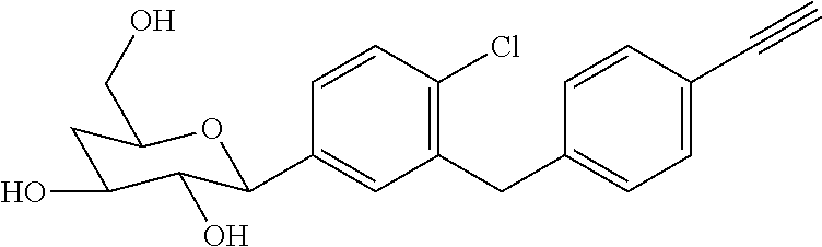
C1=CC(Cl)=C(CC2=CC=C(C#C)C=C2)C=C1C1C(O)C(O)CC(CO)O1
